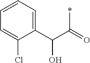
C1(C(C(=O)*)O)=CC=CC=C1Cl
